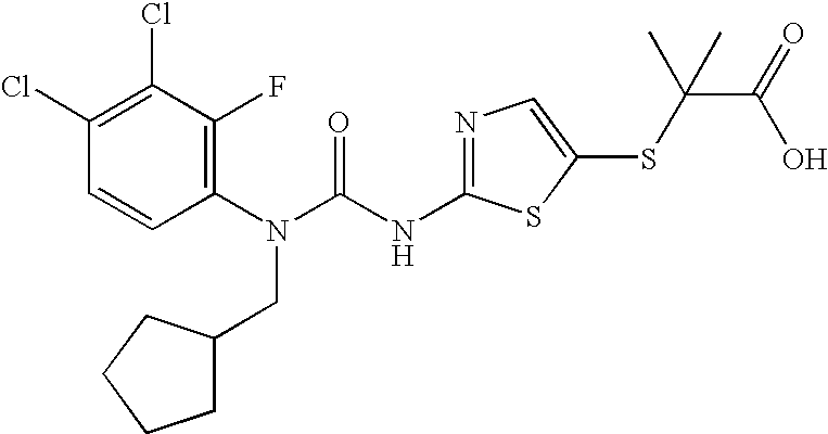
C1(Cl)=C(Cl)C(F)=C(N(C(NC2=NC=C(SC(C(O)=O)(C)C)S2)=O)CC2CCCC2)C=C1
